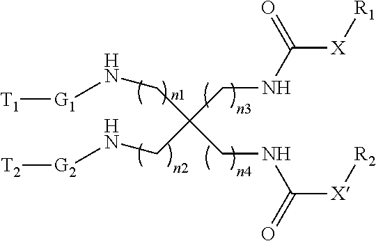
C(C(CN[G2][T2])(CN[G1][T1])CNC([X][R2])=O)NC([X][R1])=O
